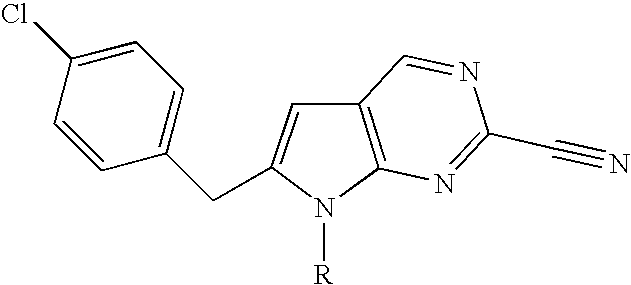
C1(CC2=CC3=C(N2[R])N=C(C#N)N=C3)=CC=C(Cl)C=C1
